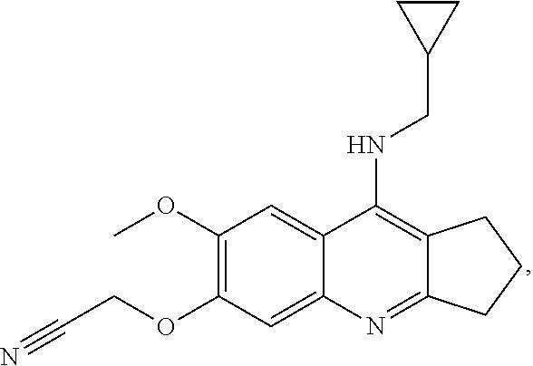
C12=C(NCC3CC3)C3=CC(OC)=C(OCC#N)C=C3N=C1CCC2
